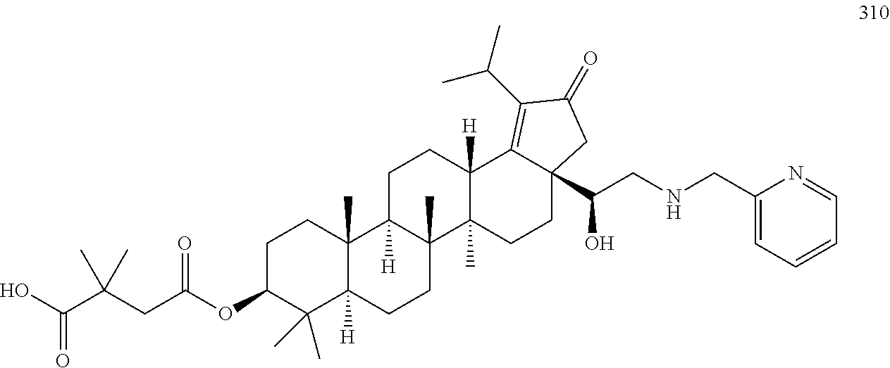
C1C(OC(CC(C(O)=O)(C)C)=O)C(C)(C)C2([H])C(C)(C1)C1([H])C(C)(CC2)C2(C)C([H])(CC1)C1=C(C(C)C)C(=O)CC1(C(CNCC1=CC=CC=N1)O)CC2
